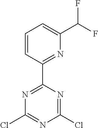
C1(Cl)=NC(Cl)=NC(C2=NC(C(F)F)=CC=C2)=N1
